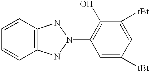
C12=C(C=CC=C1)NN(C1=C(O)C([tBt])=CC([tBt])=C1)N2
